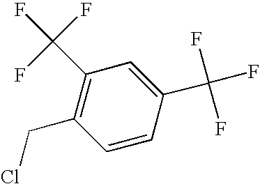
C1(CCl)=C(C(F)(F)F)C=C(C(F)(F)F)C=C1
